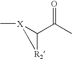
C1(C(C)=O)[R2][X]1C
